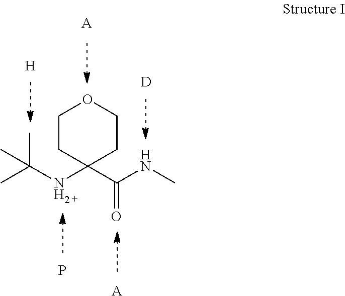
C1CC(C(NC)=O)(NC(C)(C)C)CCO1.[H].[A].[D].[A].P
